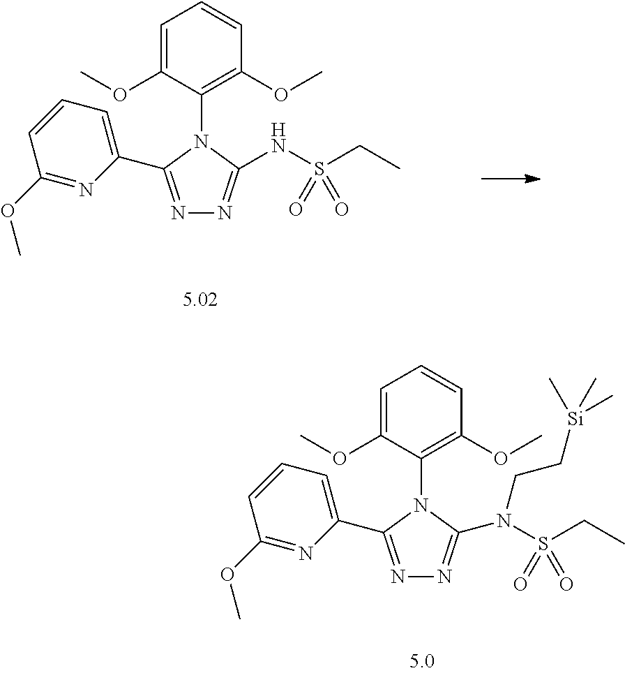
C1=C(OC)C(N2C(NS(CC)(=O)=O)=NN=C2C2=CC=CC(OC)=N2)=C(OC)C=C1.C1=C(OC)C(N2C(C3=CC=CC(OC)=N3)=NN=C2N(CC[Si](C)(C)C)S(CC)(=O)=O)=C(OC)C=C1
